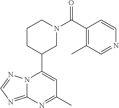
N12C(=NC=N1)N=C(C)C=C2C1CN(C(=O)C2=C(C)C=NC=C2)CCC1
